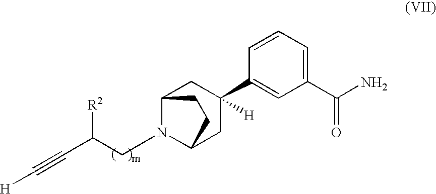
C12CC(C3=CC(C(N)=O)=CC=C3)([H])CC(CC1)N2CC(C#C[H])[R2]
